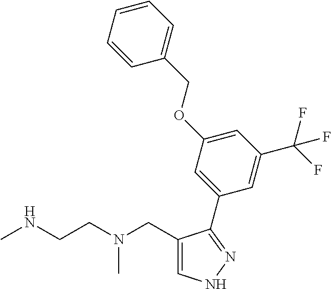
C1(CN(CCNC)C)=CNN=C1C1=CC(OCC2=CC=CC=C2)=CC(C(F)(F)F)=C1
